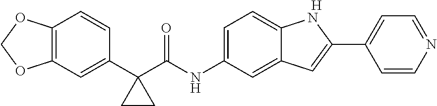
C12=C(C=C(C3(C(NC4=CC=C5C(=C4)C=C(C4=CC=NC=C4)N5)=O)CC3)C=C1)OCO2.[H]
